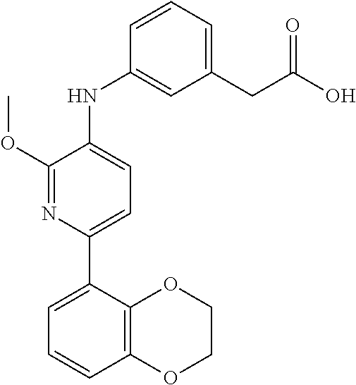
C1(CC(O)=O)=CC=CC(NC2=CC=C(C3=CC=CC4=C3OCCO4)N=C2OC)=C1
